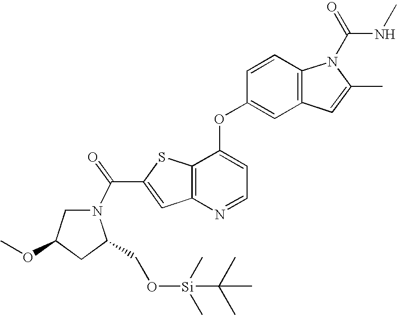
C12=C(C(OC3=CC4=C(C=C3)N(C(=O)NC)C(C)=C4)=CC=N1)SC(C(=O)N1CC(OC)CC1CO[Si](C)(C)C(C)(C)C)=C2
